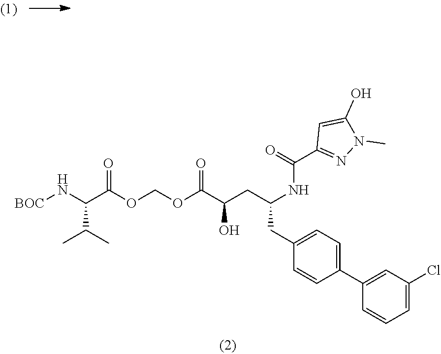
O(C(C(O)CC(CC1=CC=C(C2=CC(Cl)=CC=C2)C=C1)NC(C1=NN(C)C(O)=C1)=O)=O)COC(C(N[BOC])C(C)C)=O
